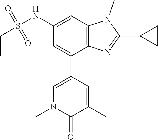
C1=C(C)C(=O)N(C)C=C1C1=CC(NS(CC)(=O)=O)=CC2=C1N=C(C1CC1)N2C
